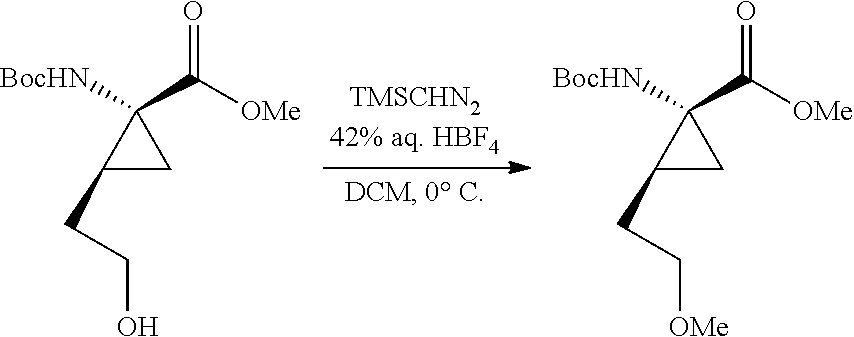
C1(CCO)CC1([BocHN])C([OMe])=O.C1(CC[OMe])CC1([BocHN])C([OMe])=O
